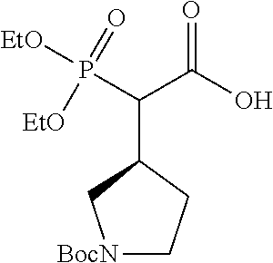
P([EtO])(C(C1CC[BocN]C1)C(=O)O)(=O)[EtO]
